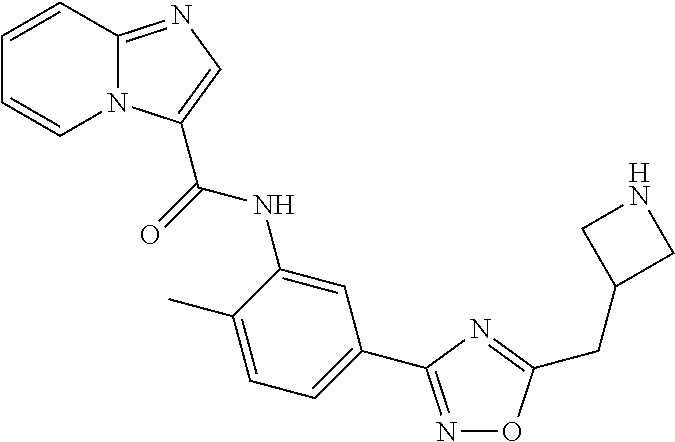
C1=CC2=NC=C(C(=O)NC3=CC(C4=NOC(CC5CNC5)=N4)=CC=C3C)N2C=C1
